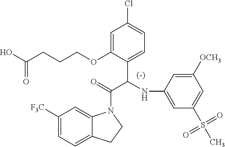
C1=C(OCCCC(O)=O)C(C(NC2=CC(S(C)(=O)=O)=CC([OCH3])=C2)C(=O)N2C3=CC([F3C])=CC=C3CC2)=CC=C1Cl
